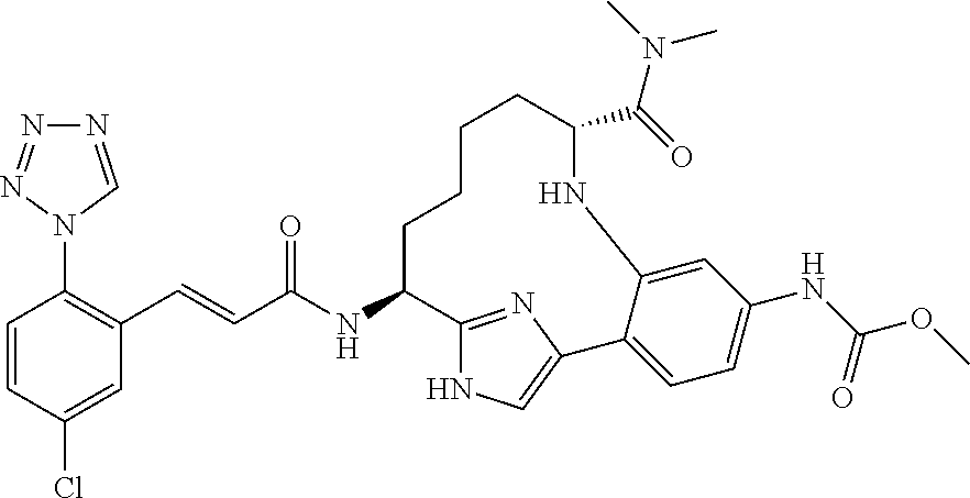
C1=CC(Cl)=CC(C=CC(NC2C3=NC(=CN3)C3=CC=C(NC(OC)=O)C=C3NC(C(=O)N(C)C)CCCC2)=O)=C1N1C=NN=N1
